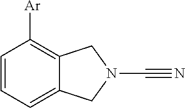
C1=CC=C2C(=C1[Ar])CN(C#N)C2
